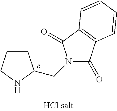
C1CCNC1CN1C(=O)C2=C(C1=O)C=CC=C2.[R]
